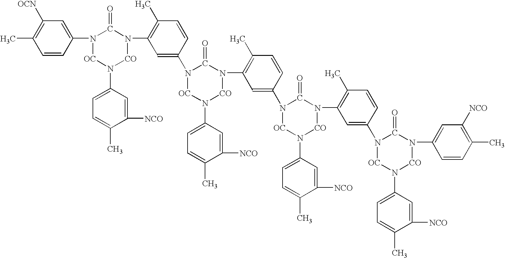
C1=CC(N2[OC]N(C3=CC=C(C)C([NCO])=C3)[CO]N(C3=C(C)C=CC(N4[OC]N(C5=CC=C(C)C([NCO])=C5)[CO]N(C5=C(C)C=CC(N6[OC]N(C7=CC=C(C)C([NCO])=C7)[CO]N(C7=C(C)C=CC(N8[OC]N(C9=CC=C(C)C([NCO])=C9)[CO]N(C9=CC([NCO])=C(C)C=C9)C8=O)=C7)C6=O)=C5)C4=O)=C3)C2=O)=CC([OCN])=C1C
